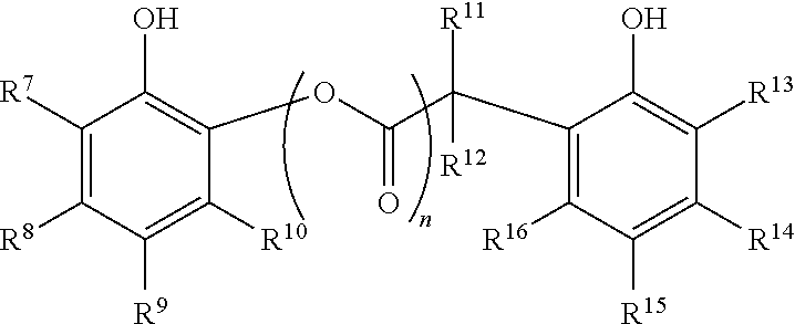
C1([R7])=C([R8])C([R9])=C([R10])C(OC(=O)C(C2=C([R16])C([R15])=C([R14])C([R13])=C2O)([R11])[R12])=C1O
